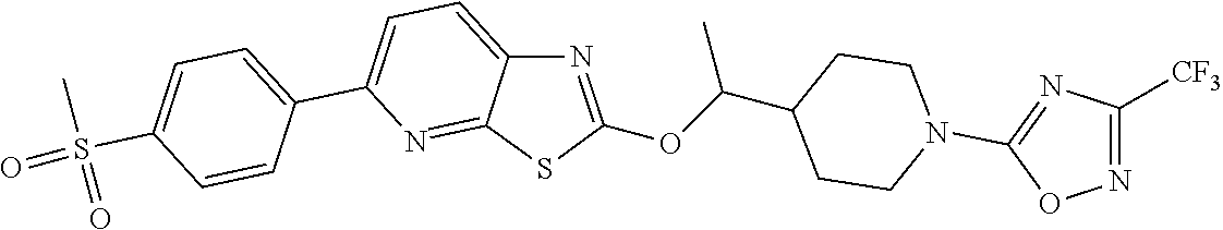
C1=C(C2=CC=C(S(C)(=O)=O)C=C2)N=C2C(=C1)N=C(OC(C1CCN(C3=NC([CF3])=NO3)CC1)C)S2
